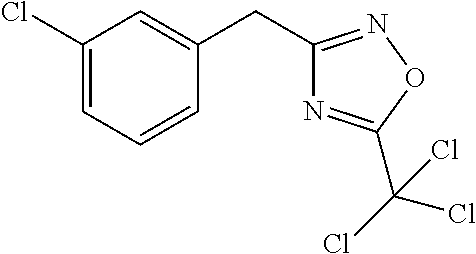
C1(Cl)=CC=CC(CC2=NOC(C(Cl)(Cl)Cl)=N2)=C1
